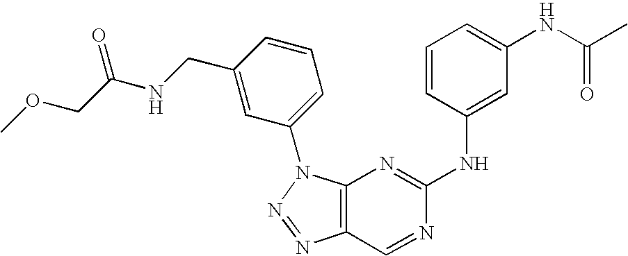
C12=C(N(C3=CC=CC(CNC(COC)=O)=C3)N=N1)N=C(NC1=CC(NC(C)=O)=CC=C1)N=C2
